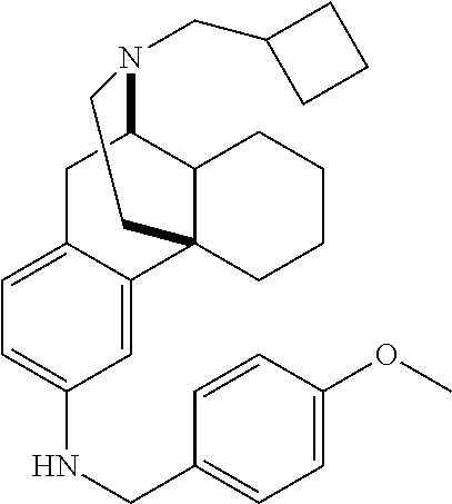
C1C2=CC=C(NCC3=CC=C(OC)C=C3)C=C2C23C(C1N(CC1CCC1)CC2)CCCC3
